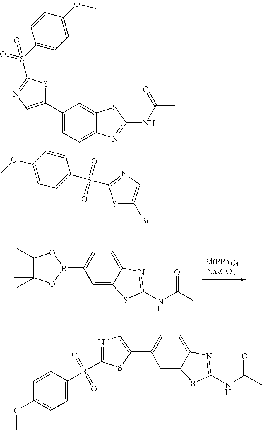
C1(OC)=CC=C(S(=O)(=O)C2=NC=C(Br)S2)C=C1.C1=C2C(=CC=C1B1OC(C)(C)C(C)(C)O1)N=C(NC(C)=O)S2.C1(C2=CC=C3C(=C2)SC(NC(C)=O)=N3)=CN=C(S(C2=CC=C(OC)C=C2)(=O)=O)S1.C1=C2C(=CC=C1C1=CN=C(S(=O)(=O)C3=CC=C(OC)C=C3)S1)N=C(NC(C)=O)S2
